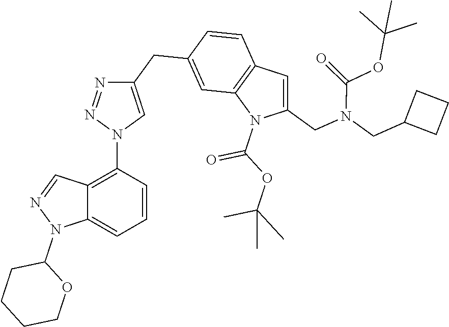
C12=C(N3C=C(CC4=CC5=C(C=C4)C=C(CN(C(=O)OC(C)(C)C)CC4CCC4)N5C(=O)OC(C)(C)C)N=N3)C=CC=C1N(C1CCCCO1)N=C2
